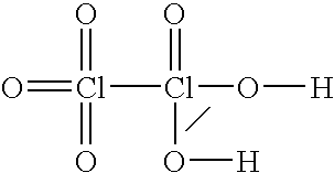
O=Cl(=O)(=O)Cl(=O)(O[H])O[H]
